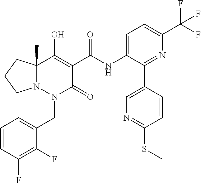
C1=CC(F)=C(F)C(CN2C(=O)C(C(=O)NC3=CC=C(C(F)(F)F)N=C3C3=CN=C(SC)C=C3)=C(O)C3(C)N2CCC3)=C1
